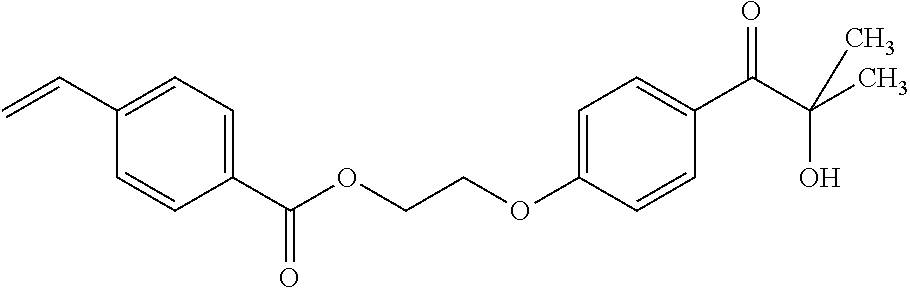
C1=C(C=C)C=CC(C(OCCOC2=CC=C(C(C(C)(O)C)=O)C=C2)=O)=C1
